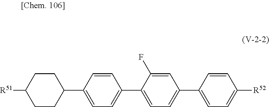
[R51]C1CCC(C2=CC=C(C3=CC=C(C4=CC=C([R52])C=C4)C=C3F)C=C2)CC1
